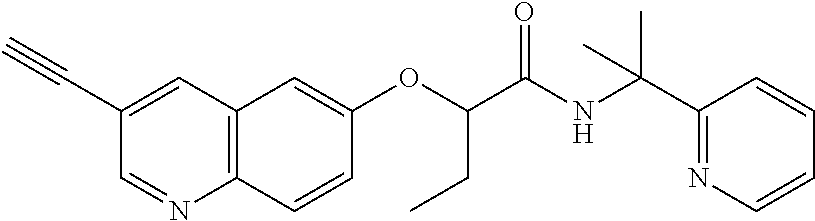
C1(C#C)=CC2=C(N=C1)C=CC(OC(CC)C(=O)NC(C1=NC=CC=C1)(C)C)=C2
